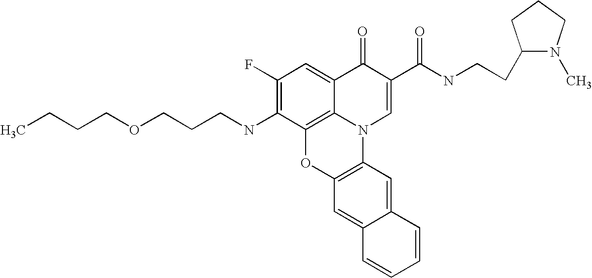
C1(F)=C(NCCCOCCCC)C2=C3C(=C1)C(=O)C(C(NCCC1N(C)CCC1)=O)=CN3C1=C(O2)C=C2C(=C1)C=CC=C2
